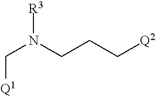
C([Q1])N([R3])CCC[Q2]
